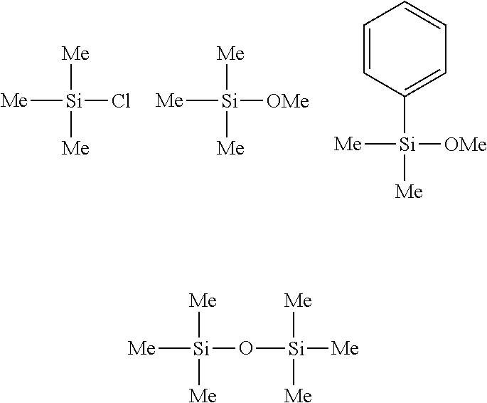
[Me][Si]([Me])([Me])O[Si]([Me])([Me])[Me].C1=CC([Si]([OMe])([Me])[Me])=CC=C1.[Me][Si](Cl)([Me])[Me].[Me][Si]([OMe])([Me])[Me]
